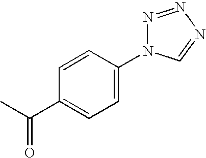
CC(C1=CC=C(N2N=NN=C2)C=C1)=O
